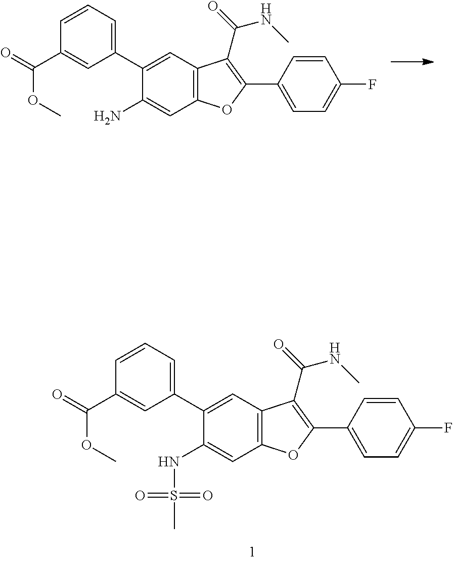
C1=CC=C(C2=CC3=C(C=C2N)OC(C2=CC=C(F)C=C2)=C3C(=O)NC)C=C1C(=O)OC.C1=CC=C(C2=CC3=C(C=C2NS(C)(=O)=O)OC(C2=CC=C(F)C=C2)=C3C(=O)NC)C=C1C(=O)OC
